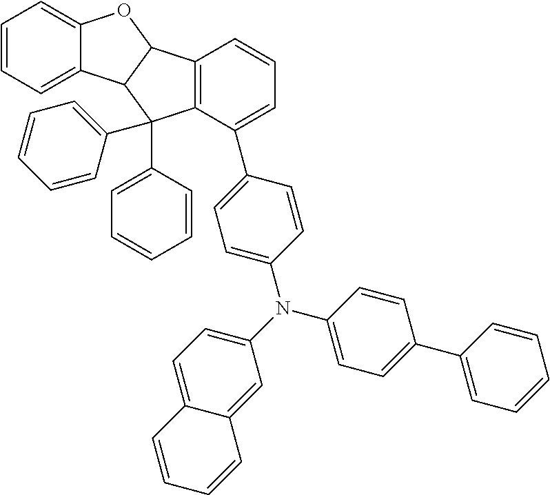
C1=CC=C2C(=C1)OC1C2C(C2=CC=CC=C2)(C2=CC=CC=C2)C2=C1C=CC=C2C1=CC=C(N(C2=CC=C3C(=C2)C=CC=C3)C2=CC=C(C3=CC=CC=C3)C=C2)C=C1
